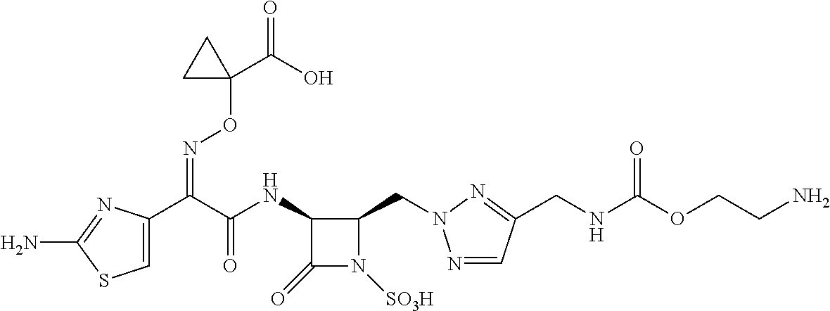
N(C(C(C1=CSC(N)=N1)=NOC1(C(=O)O)CC1)=O)C1C(CN2N=CC(CNC(=O)OCCN)=N2)N([SO3H])C1=O
